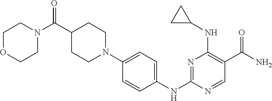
N1=C(NC2=CC=C(N3CCC(C(=O)N4CCOCC4)CC3)C=C2)N=CC(C(N)=O)=C1NC1CC1
